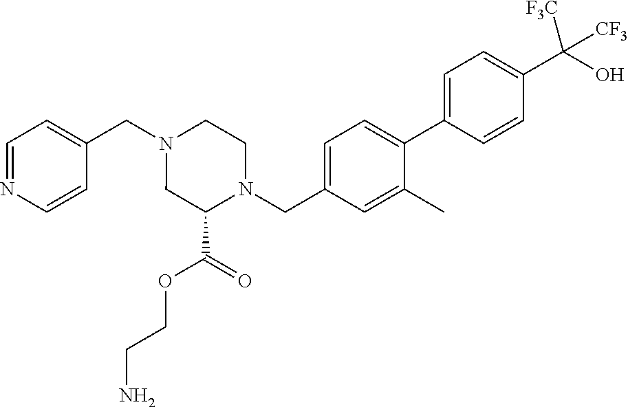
C1=NC=CC(CN2CC(C(=O)OCCN)N(CC3=CC=C(C4=CC=C(C(O)([CF3])[CF3])C=C4)C(C)=C3)CC2)=C1
